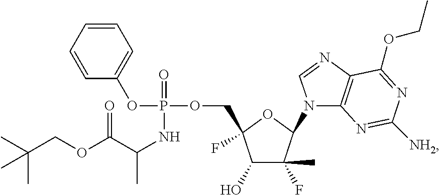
C1(O)C(F)(C)C(N2C3=C(N=C2)C(OCC)=NC([NH2])=N3)OC1(F)COP(OC1=CC=CC=C1)(=O)NC(C(=O)OCC(C)(C)C)C
